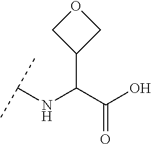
C1(C(C(O)=O)NC(C)C)COC1
